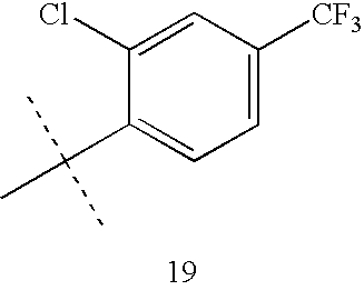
C1=C(Cl)C(C(C)(C)C)=CC=C1[CF3]
